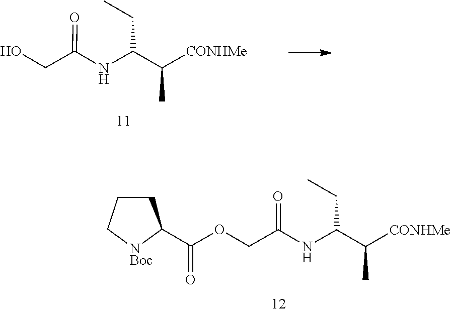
N(C(C([CONHMe])C)CC)C(CO)=O.N(C(C([CONHMe])C)CC)C(COC(=O)C1CCC[NBoc]1)=O
